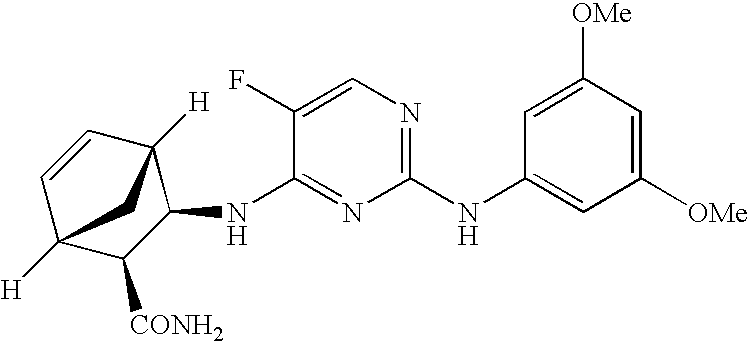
C1(NC2=CC([OMe])=CC([OMe])=C2)=NC=C(F)C(NC2C3([H])C=CC([H])(C2[CONH2])C3)=N1
